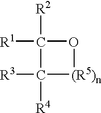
[R1]C1([R2])C([R3])([R4])[(R5)n]O1
